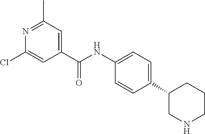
N1=C(C)C=C(C(NC2=CC=C(C3CNCCC3)C=C2)=O)C=C1Cl
